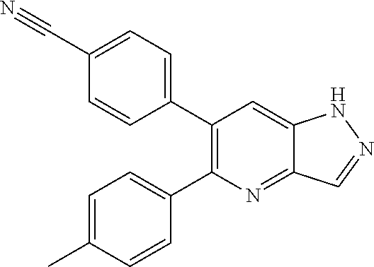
C1=C(C#N)C=CC(C2=C(C3=CC=C(C)C=C3)N=C3C(=C2)NN=C3)=C1
